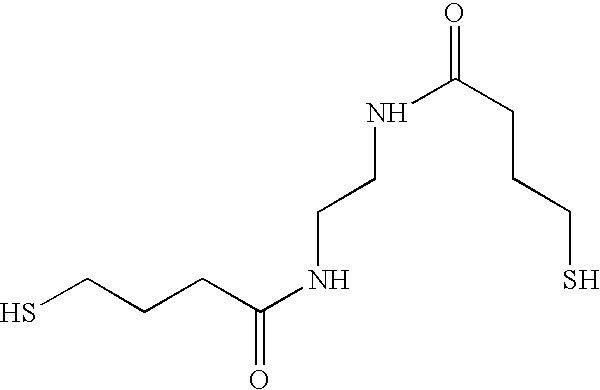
SCCCC(NCCNC(CCCS)=O)=O
